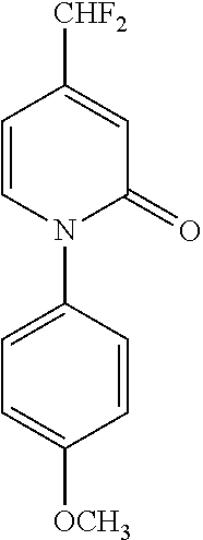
C1=CC([CHF2])=CC(=O)N1C1=CC=C([OCH3])C=C1
